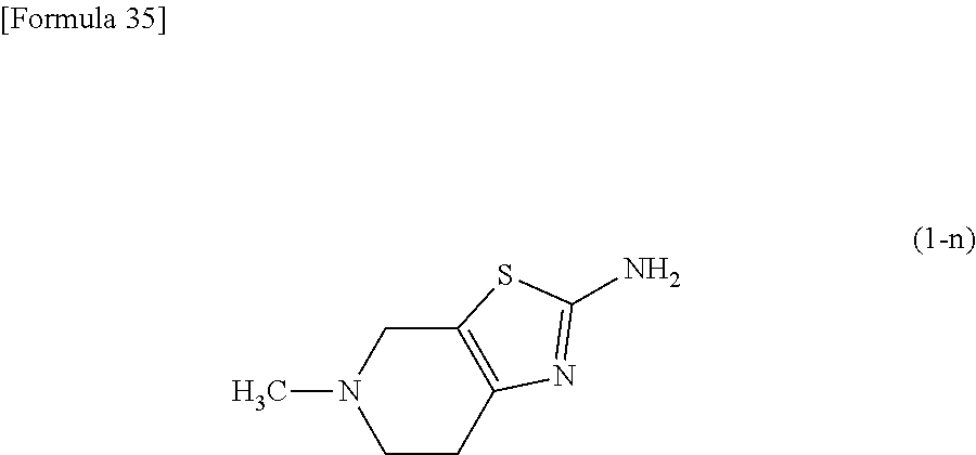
C1N(C)CCC2=C1SC(N)=N2
